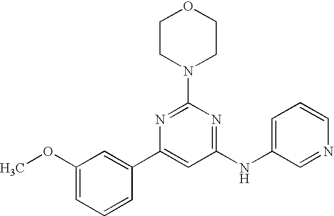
C1(NC2=CC=CN=C2)=NC(N2CCOCC2)=NC(C2=CC(OC)=CC=C2)=C1
